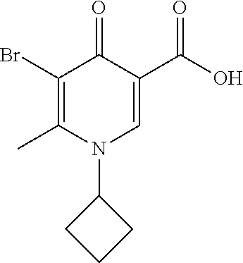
C1(Br)=C(C)N(C2CCC2)C=C(C(O)=O)C1=O
